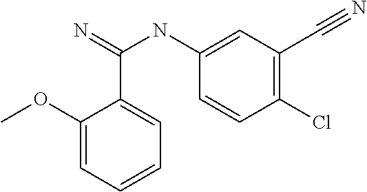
C1(OC)=CC=CC=C1C(=N)NC1=CC(C#N)=C(Cl)C=C1
